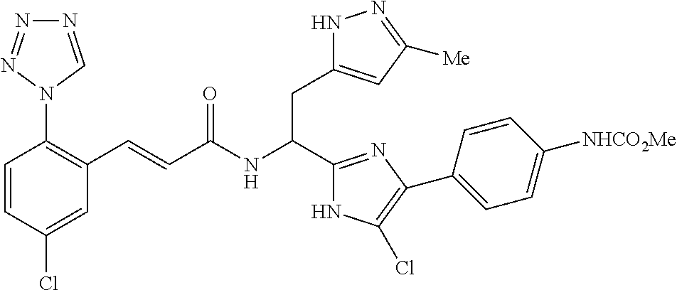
C1=CC(Cl)=CC(C=CC(NC(C2=NC(C3=CC=C([NHCO2Me])C=C3)=C(Cl)N2)CC2=CC([Me])=NN2)=O)=C1N1C=NN=N1
